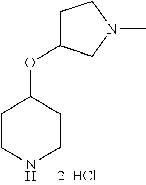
N1CCC(OC2CCN(C)C2)CC1
